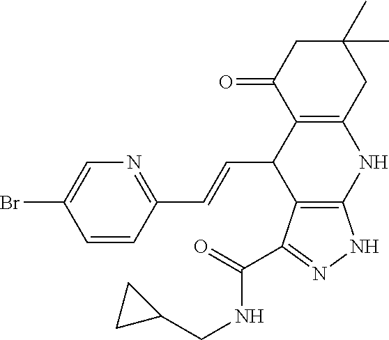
C1(C)(C)CC(=O)C2=C(C1)NC1=C(C2C=CC2=NC=C(Br)C=C2)C(C(=O)NCC2CC2)=NN1
